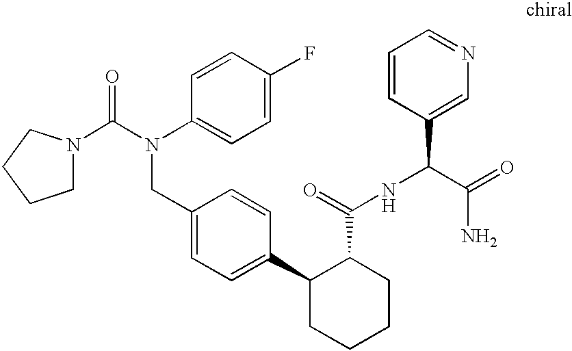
C1(CN(C(=O)N2CCCC2)C2=CC=C(F)C=C2)=CC=C(C2CCCCC2C(NC(C2=CN=CC=C2)C(=O)N)=O)C=C1
